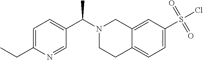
C1=C(CC)N=CC(C(N2CCC3=CC=C(S(Cl)(=O)=O)C=C3C2)C)=C1
